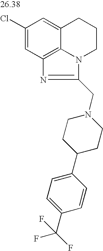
C1(Cl)=CC2=C3C(=C1)CCCN3C(CN1CCC(C3=CC=C(C(F)(F)F)C=C3)CC1)=N2
